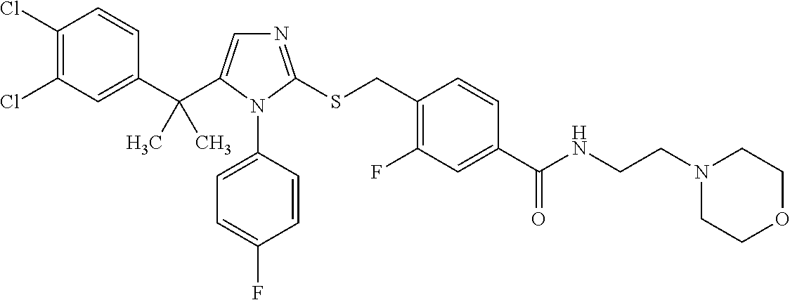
C1(C(C2=CN=C(SCC3=C(F)C=C(C(NCCN4CCOCC4)=O)C=C3)N2C2=CC=C(F)C=C2)(C)C)=CC(Cl)=C(Cl)C=C1
